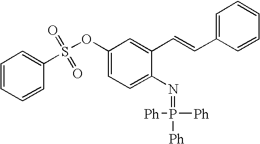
C1=CC=CC(S(OC2=CC=C(N=P([Ph])([Ph])[Ph])C(C=CC3=CC=CC=C3)=C2)(=O)=O)=C1
